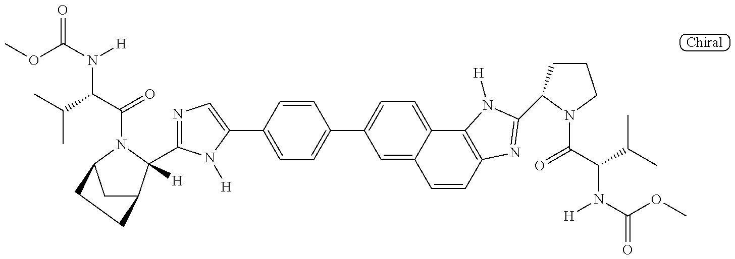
N1=C(C2([H])C3CC(N2C(=O)C(N(C(OC)=O)[H])C(C)C)CC3)N([H])C(C2=CC=C(C3=CC=C4C(=C3)C=CC3=C4N([H])C(C4CCCN4C(=O)C(N([H])C(=O)OC)C(C)C)=N3)C=C2)=C1
